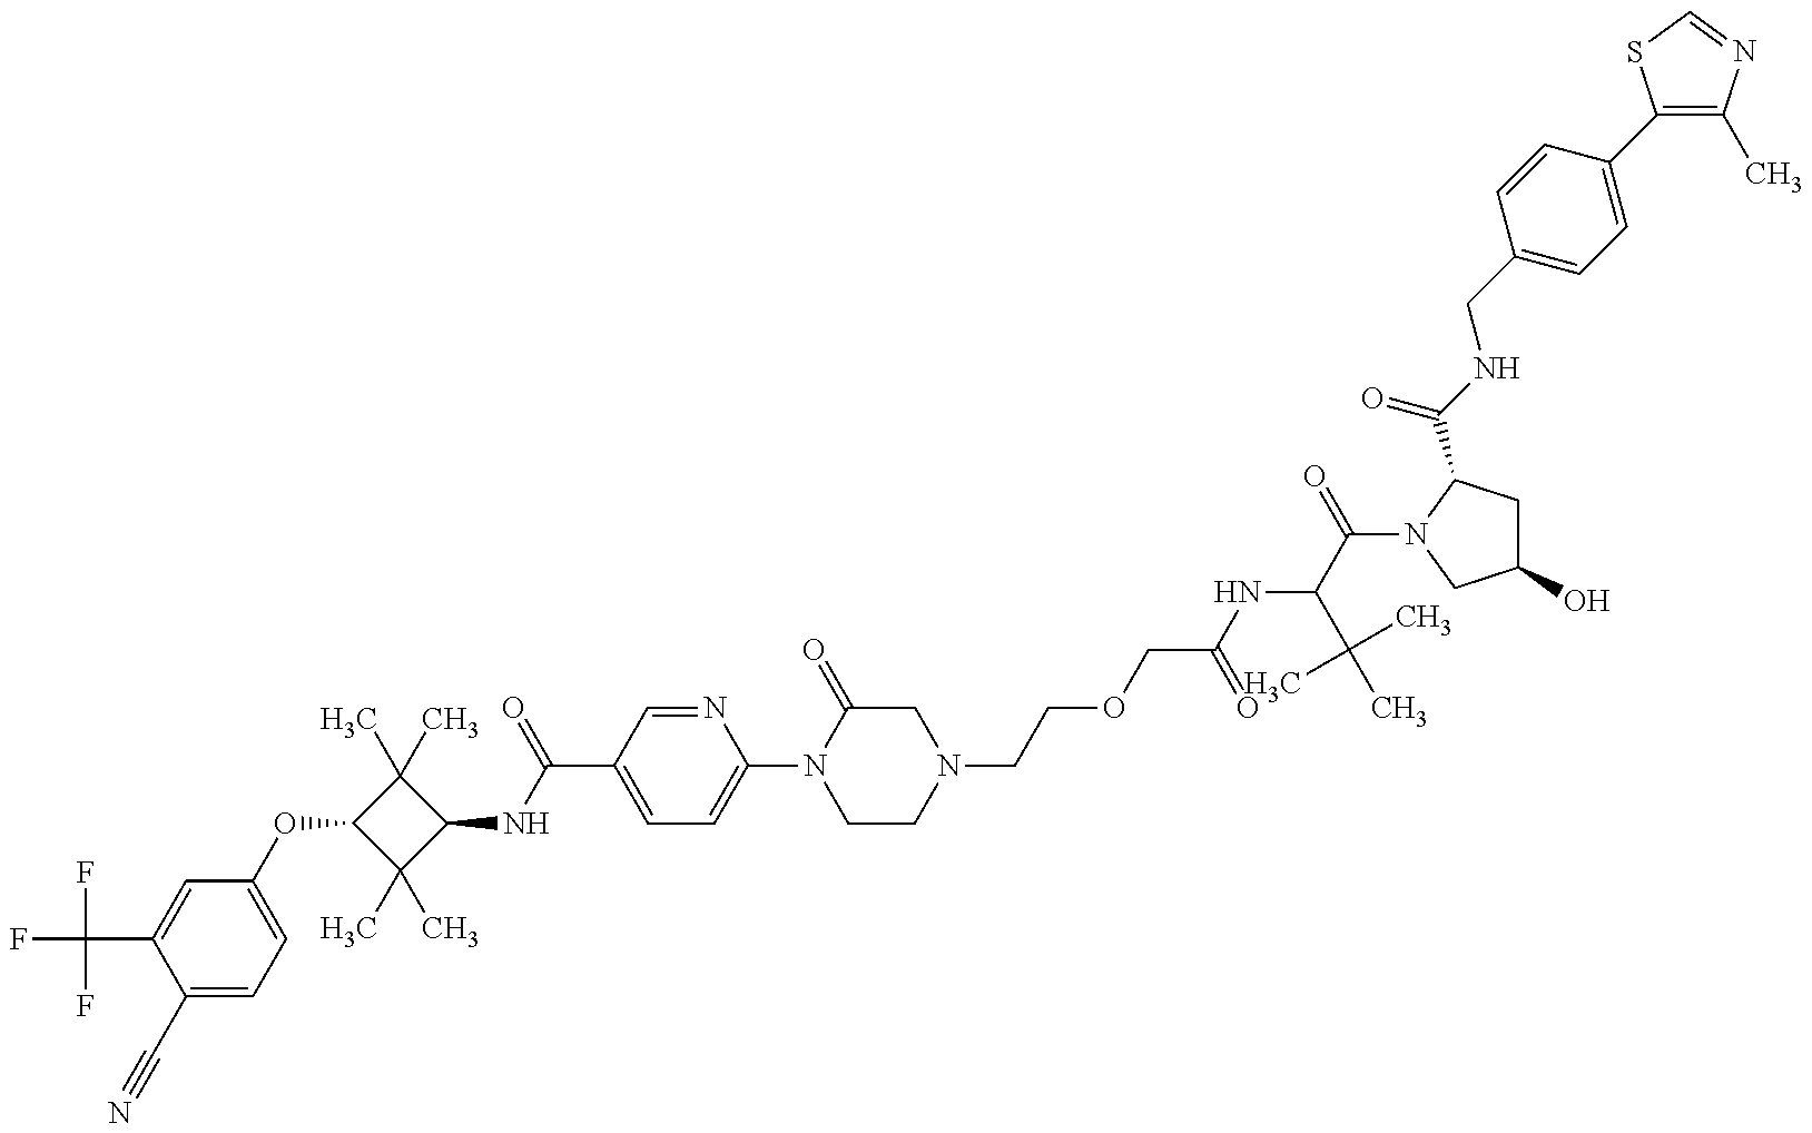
C1(C#N)=CC=C(OC2C(C)(C)C(NC(C3=CC=C(N4CCN(CCOCC(NC(C(=O)N5C(C(NCC6=CC=C(C7=C(C)N=CS7)C=C6)=O)CC(O)C5)C(C)(C)C)=O)CC4=O)N=C3)=O)C2(C)C)C=C1C(F)(F)F
